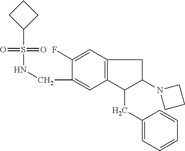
O=S(=O)(C1CCC1)NCC1=CC2=C(C=C1F)CC(N1CCC1)C2CC1=CC=CC=C1
